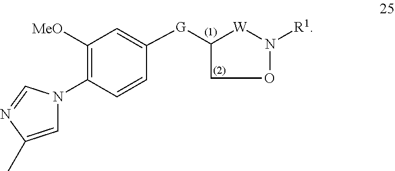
O1N([R1])[W]C([G]C2=CC([MeO])=C(N3C=C(C)N=C3)C=C2)C1
